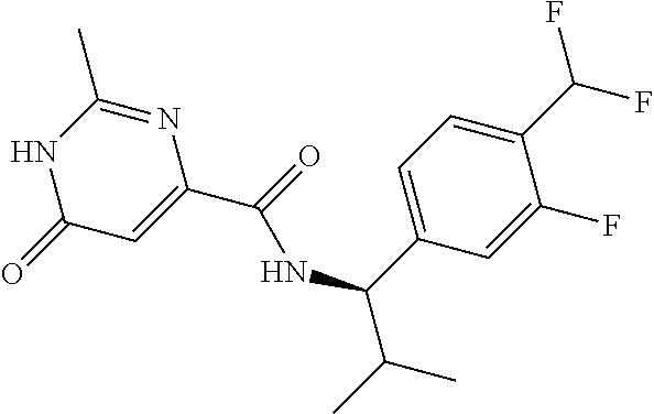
N1C(=O)C=C(C(=O)NC(C2=CC=C(C(F)F)C(F)=C2)C(C)C)N=C1C
